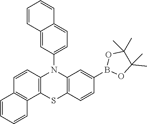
C1=CC=CC2=C1C=CC1=C2SC2=C(N1C1=CC=C3C(=C1)C=CC=C3)C=C(B1OC(C)(C)C(C)(C)O1)C=C2
